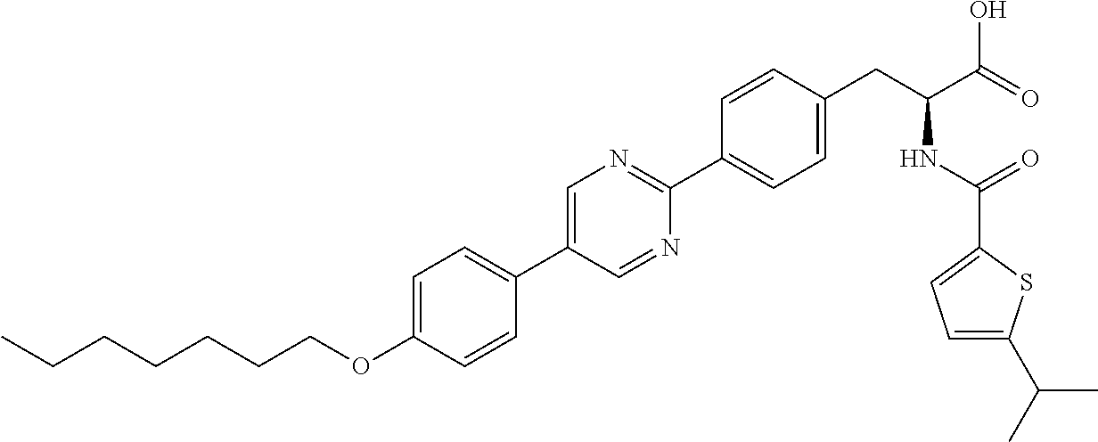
C(OC1=CC=C(C2=CN=C(C3=CC=C(CC(NC(=O)C4=CC=C(C(C)C)S4)C(=O)O)C=C3)N=C2)C=C1)CCCCCC
